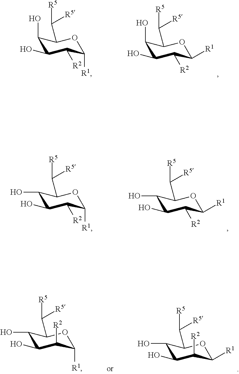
C1(O)C(O)C([R2])C([R1])OC1C([R5])[R5].C1(O)C(O)C([R2])C([R1])OC1C([R5])[R5].C1(O)C(O)C([R2])C([R1])OC1C([R5])[R5].C1(O)C(O)C([R2])C([R1])OC1C([R5])[R5].C1(O)C(O)C([R2])C([R1])OC1C([R5])[R5].C1(O)C(O)C([R2])C([R1])OC1C([R5])[R5]
